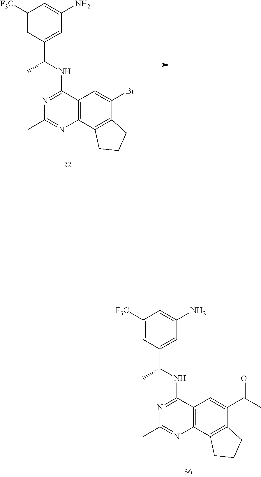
C1=C(C(NC2=NC(C)=NC3=C2C=C(Br)C2=C3CCC2)C)C=C([F3C])C=C1N.C1=C(C(NC2=NC(C)=NC3=C2C=C(C(C)=O)C2=C3CCC2)C)C=C([F3C])C=C1N
